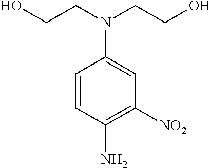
C1=CC(N)=C([NO2])C=C1N(CCO)CCO
